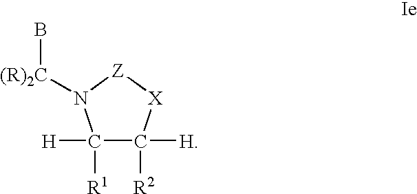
C1([H])([R1])C([H])([R2])[X][Z]N1[(R)2C]B
